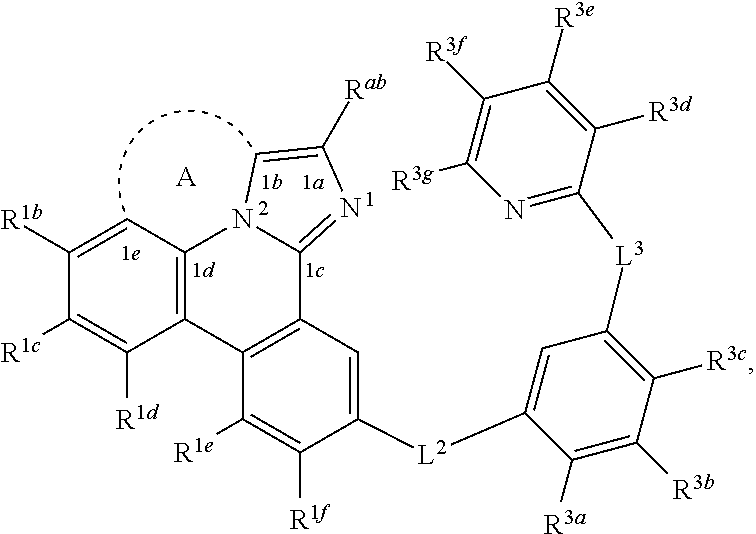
[A].C1([R1b])=CC2=C(C([R1d])=C1[R1c])C1=C(C3=NC([Rab])=CN23)C=C([L2]C2=CC([L3]C3=NC([R3g])=C([R3f])C([R3e])=C3[R3d])=C([R3c])C([R3b])=C2[R3a])C([R1f])=C1[R1e]
